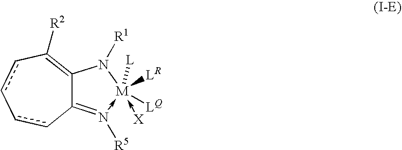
C12=N([R5])->[M]([LQ])([LR])([L])(-[X])N([R1])C1=C([R2])cc-cc2
